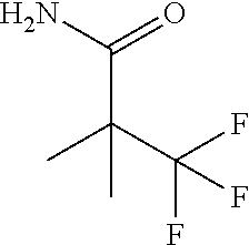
NC(=O)C(C)(C(F)(F)F)C
